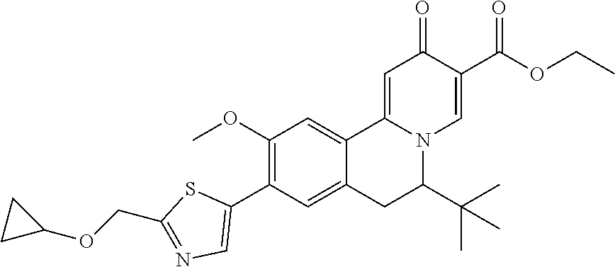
C1(OC)=C(C2=CN=C(COC3CC3)S2)C=C2C(=C1)C1=CC(=O)C(C(=O)OCC)=CN1C(C(C)(C)C)C2
